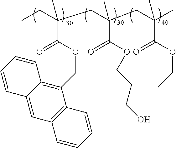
CCC(CC(CC(C)(C(=O)OCC)C)(C(=O)OCCCO)C)(C)C(OCC1=C2C(=CC3=C1C=CC=C3)C=CC=C2)=O
